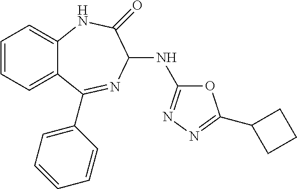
C1=CC=C2C(=C1)NC(=O)C(NC1=NN=C(C3CCC3)O1)N=C2C1=CC=CC=C1
